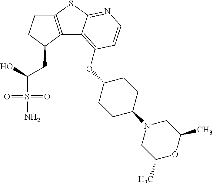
C12=C(C(CC(O)S(N)(=O)=O)CC1)C1=C(OC3CCC(N4CC(C)OC(C)C4)CC3)C=CN=C1S2
